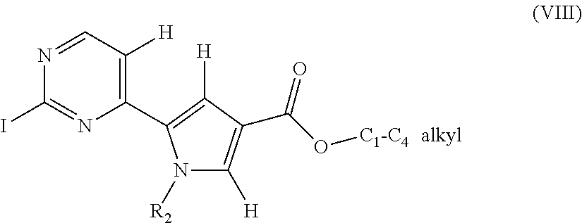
N1([R2])C([H])=C(C(O[C1-C4])=O)C([H])=C1C1=C([H])C=NC(I)=N1
